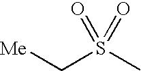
[Me]CS(C)(=O)=O
